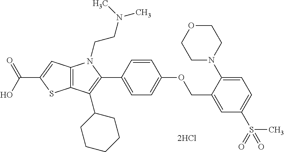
C12=C(C=C(C(O)=O)S1)N(CCN(C)C)C(C1=CC=C(OCC3=CC(S(C)(=O)=O)=CC=C3N3CCOCC3)C=C1)=C2C1CCCCC1
